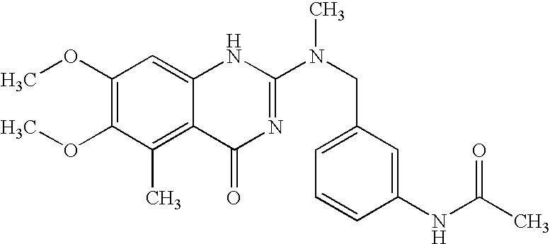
C1(OC)=C(OC)C(C)=C2C(=C1)NC(N(CC1=CC=CC(NC(C)=O)=C1)C)=NC2=O
